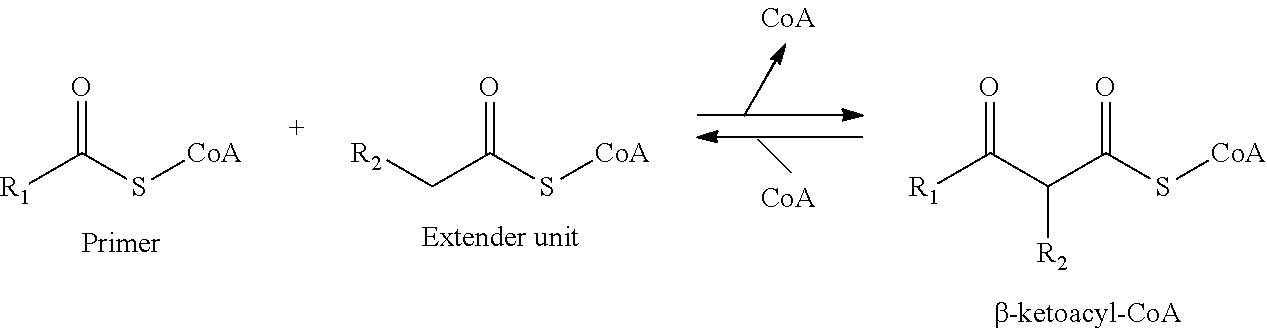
C(C(S[CoA])=O)(C([R1])=O)[R2].C(C(S[CoA])=O)[R2].[R1]C(S[CoA])=O
